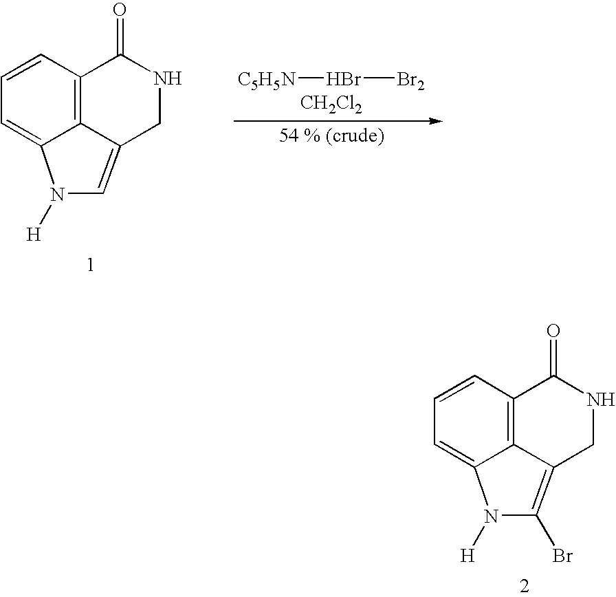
C12=C3C(=CN([H])C3=CC=C1)CNC2=O.[C5H5N]Br[Br2].[CH2Cl2].C12=C3C(=C(Br)N([H])C3=CC=C1)CNC2=O
